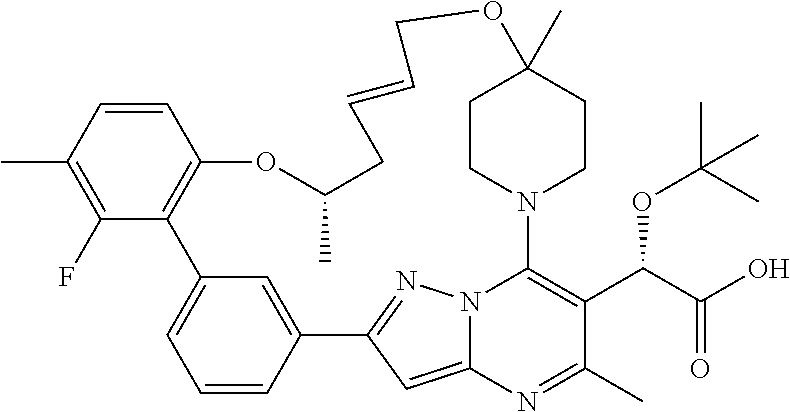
C1=CC(C)=C(F)C2=C1OC(C)CC=CCOC1(C)CCN(C3=C(C(OC(C)(C)C)C(=O)O)C(C)=NC4=CC(=NN43)C3=CC2=CC=C3)CC1
